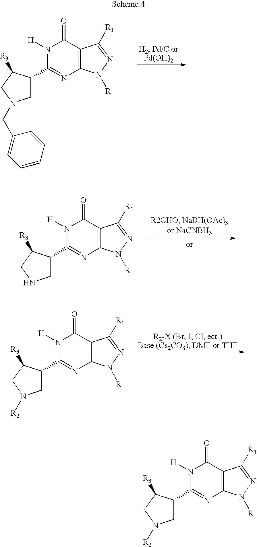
C1C(C2=NC3=C(C(=O)N2[H])C([R1])=NN3[R])C([R3])CN1CC1=CC=CC=C1.C1C(C2=NC3=C(C(=O)N2[H])C([R1])=NN3[R])C([R3])CN1.C1C(C2=NC3=C(C(=O)N2[H])C([R1])=NN3[R])C([R3])CN1[R2].C1C(C2=NC3=C(C(=O)N2[H])C([R1])=NN3[R])C([R3])CN1[R2]
